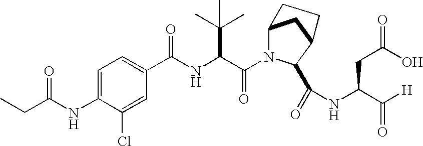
C1=C(Cl)C(NC(CC)=O)=CC=C1C(NC(C(N1C2CC(C1C(=O)NC(CC(O)=O)C([H])=O)CC2)=O)C(C)(C)C)=O
